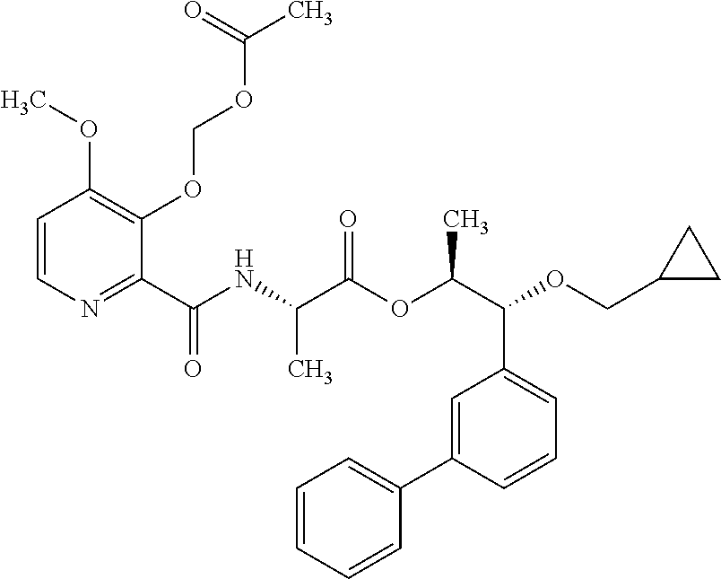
C1(C(NC(C(OC(C(C2=CC=CC(C3=CC=CC=C3)=C2)OCC2CC2)C)=O)C)=O)=NC=CC(OC)=C1OCOC(C)=O
